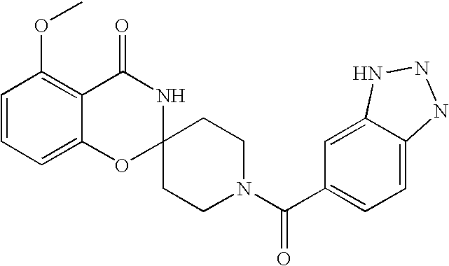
C1=CC=C2C(=C1OC)C(=O)NC1(O2)CCN(C(C2=CC=C3C(=C2)NNN3)=O)CC1
